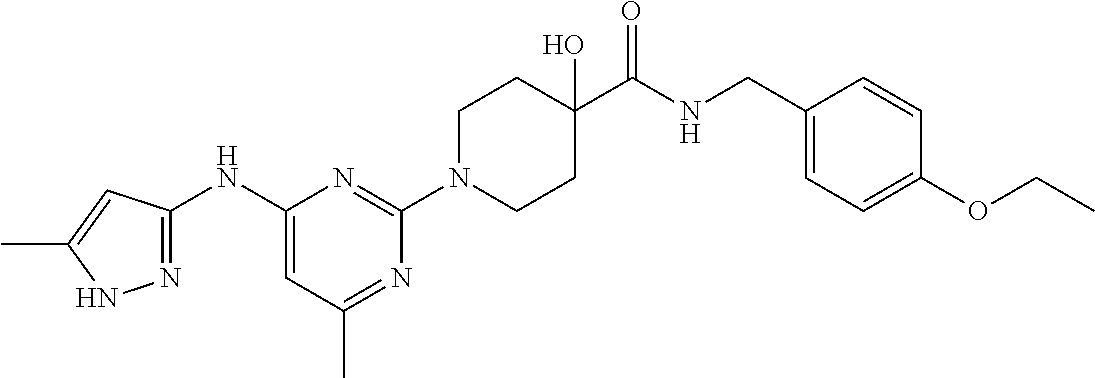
C1(NC2=NNC(C)=C2)=CC(C)=NC(N2CCC(C(NCC3=CC=C(OCC)C=C3)=O)(O)CC2)=N1
